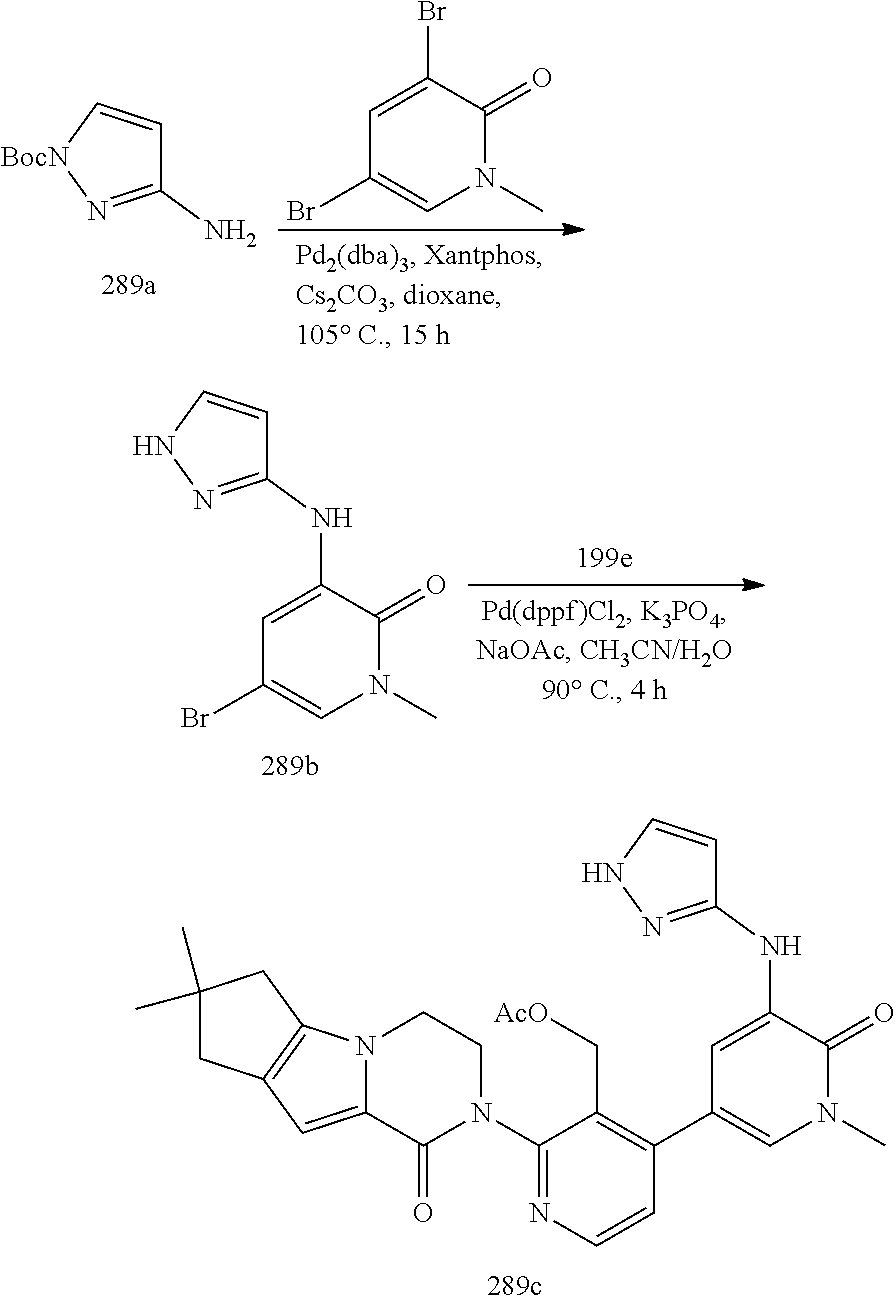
C1=C(Br)C(=O)N(C)C=C1Br.C1(N)=N[BocN]C=C1.C1(NC2=CC(Br)=CN(C)C2=O)=NNC=C1.C1(NC2=CC(C3=C(C[AcO])C(N4CCN5C(=CC6=C5CC(C)(C)C6)C4=O)=NC=C3)=CN(C)C2=O)=NNC=C1
